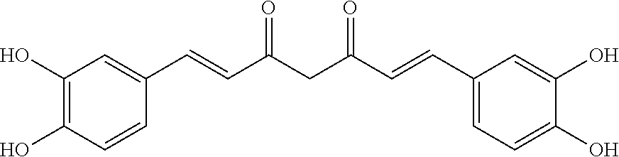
C1(O)=C(O)C=CC(C=CC(CC(C=CC2=CC=C(O)C(O)=C2)=O)=O)=C1
